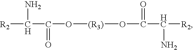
[R2]C(C(O[(R3)]OC(=O)C([R2])N)=O)N
